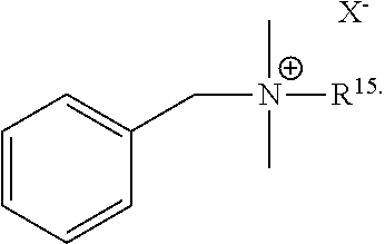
C1=CC=CC(C[N+](C)(C)[R15])=C1.[X-]
